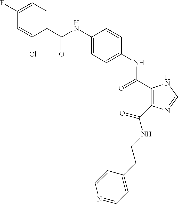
C(NC1=CC=C(NC(=O)C2=C(C(NCCC3=CC=NC=C3)=O)N=CN2)C=C1)(=O)C1=CC=C(F)C=C1Cl
